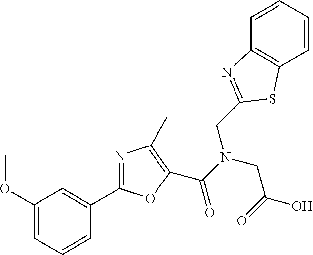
C1(OC)=CC=CC(C2=NC(C)=C(C(N(CC(=O)O)CC3=NC4=C(C=CC=C4)S3)=O)O2)=C1
